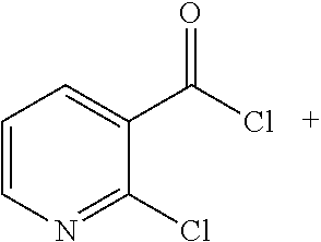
C1=CN=C(Cl)C(C(Cl)=O)=C1
